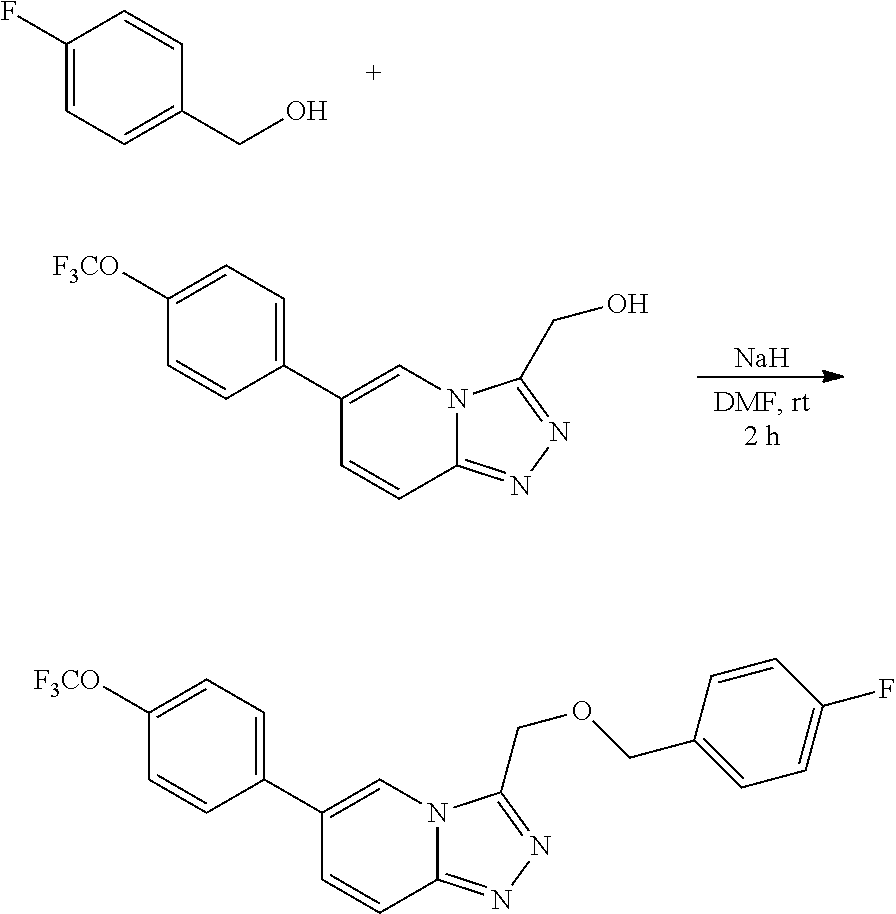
C1(F)=CC=C(CO)C=C1.[Na].C1=CC2=NN=C(CO)N2C=C1C1=CC=C([F3CO])C=C1.C1=CC2=NN=C(COCC3=CC=C(F)C=C3)N2C=C1C1=CC=C([F3CO])C=C1
